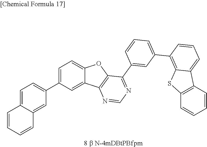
C12=CC=C(C3=CC=C4C(=C3)C3=C(O4)C(C4=CC(C5=C6C(=CC=C5)C5=C(S6)C=CC=C5)=CC=C4)=NC=N3)C=C1C=CC=C2
